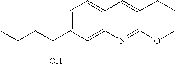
C1=C(C(O)CCC)C=C2C(=C1)C=C(CC)C(OC)=N2
